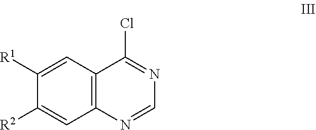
C12=C(C=C([R1])C([R2])=C1)C(Cl)=NC=N2
